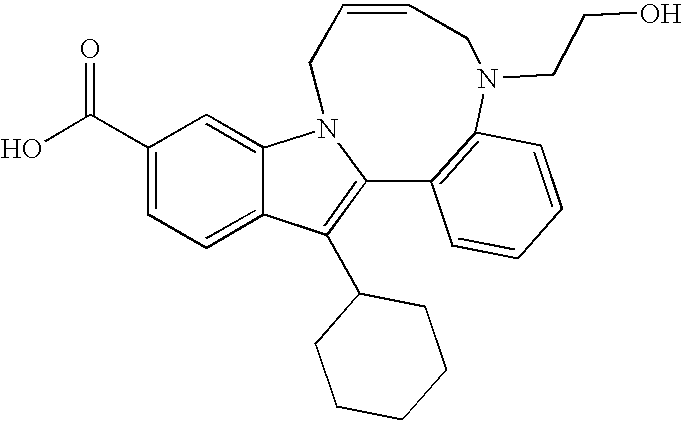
C1(C(O)=O)=CC=C2C(=C1)N1C(=C2C2CCCCC2)C2=C(C=CC=C2)N(CCO)CC=CC1
